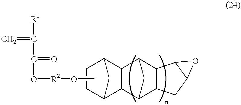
[R1]C(C(O[R2]OC)=O)=C.C1CC2C3C(C1C2)C1C2C(C3C1)CC1C2O1
